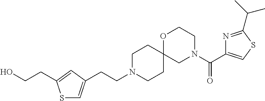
OCCC1=CC(CCN2CCC3(CC2)CN(C(=O)C2=CSC(C(C)C)=N2)CCO3)=CS1
